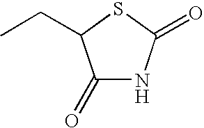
C1(=O)NC(=O)SC1CC
